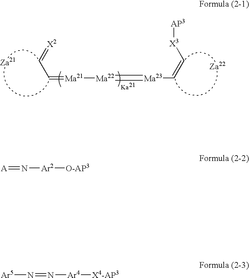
[Ma21](=CC=[X2])[Ma22]=[Ma23]C=C[X3][AP3].N(=[A])[Ar2][O-AP3].N([Ar5])=N[Ar4][X4-AP3]
